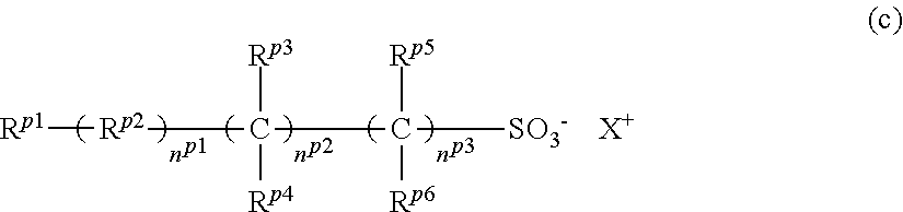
[Rp1][Rp2]C(C([SO3-])([Rp5])[Rp6])([Rp3])[Rp4].[X+]
